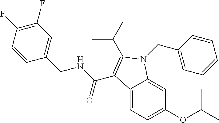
C1(F)=C(F)C=CC(CNC(C2=C(C(C)C)N(CC3=CC=CC=C3)C3=CC(OC(C)C)=CC=C32)=O)=C1
